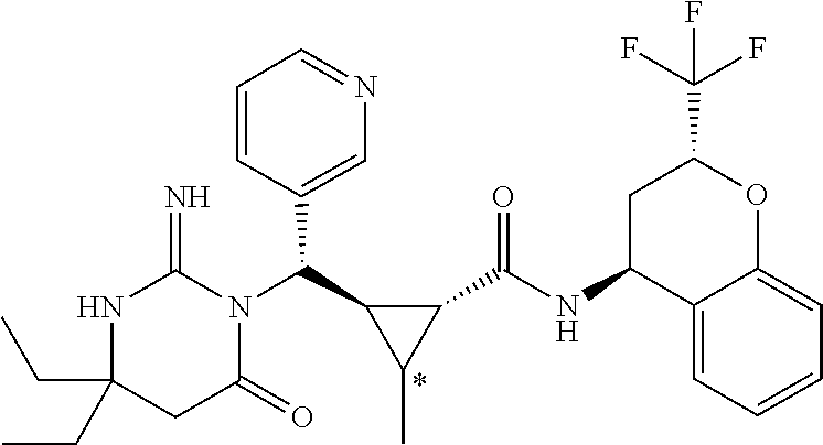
C(C1(CC)NC(=N)N(C(C2C(C)C2C(NC2C3=CC=CC=C3OC(C(F)(F)F)C2)=O)C2=CN=CC=C2)C(=O)C1)C
